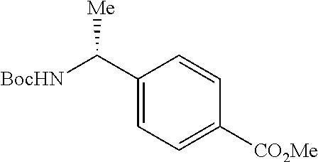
[BocHN]C(C1=CC=C([CO2Me])C=C1)[Me]
